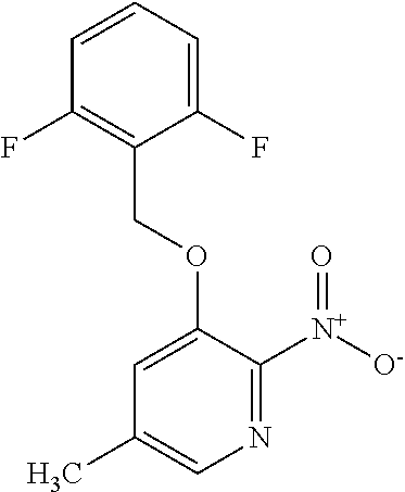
C1=CC=C(F)C(COC2=CC(C)=CN=C2[N+]([O-])=O)=C1F
